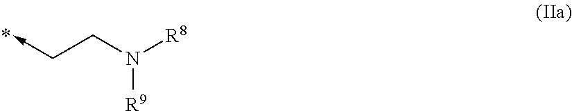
C(CN([R8])[R9])->C
